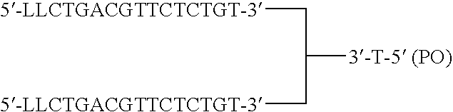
C([5-LLCTGACGTTCTCTGT-3])C(C[5-LLCTGACGTTCTCTGT-3])[3-T-5 (PO)]
